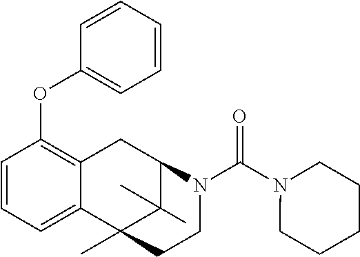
C1(OC2=CC=CC=C2)=C2C(=CC=C1)C1(C)C(C)(C)C(C2)N(C(N2CCCCC2)=O)CC1
